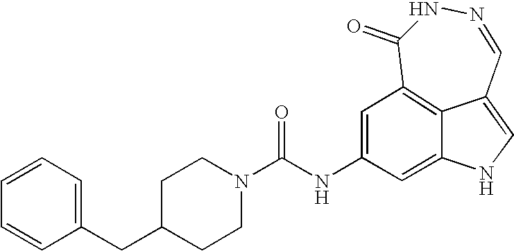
C1C(CC2=CC=CC=C2)CCN(C(NC2=CC3=C4C(=C2)NC=C4C=NNC3=O)=O)C1
